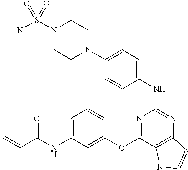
N1(S(=O)(N(C)C)=O)CCN(C2=CC=C(NC3=NC4=C(C(OC5=CC(NC(C=C)=O)=CC=C5)=N3)NC=C4)C=C2)CC1
